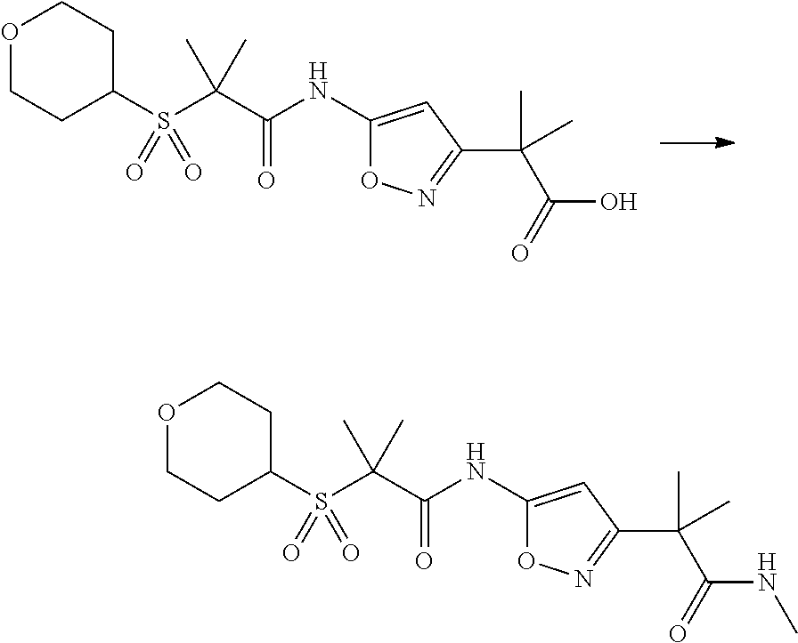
O1CCC(S(C(C(NC2=CC(C(C)(C(=O)O)C)=NO2)=O)(C)C)(=O)=O)CC1.O1CCC(S(C(C(NC2=CC(C(C)(C(=O)NC)C)=NO2)=O)(C)C)(=O)=O)CC1
